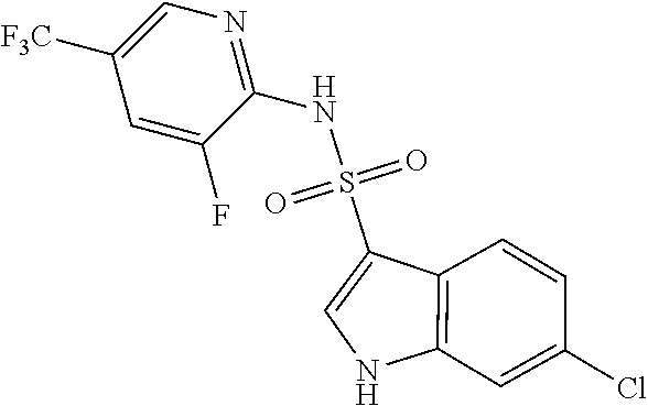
N(S(=O)(=O)C1=CNC2=C1C=CC(Cl)=C2)C1=NC=C([F3C])C=C1F
